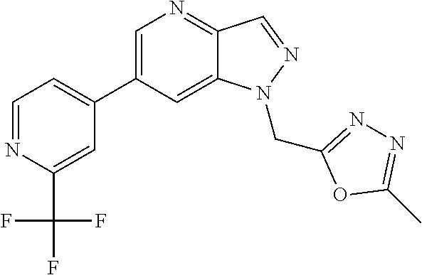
C1(C2=CC=NC(C(F)(F)F)=C2)=CN=C2C(=C1)N(CC1=NN=C(C)O1)N=C2
